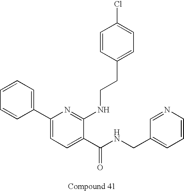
C1(C2=CC=CC=C2)=CC=C(C(NCC2=CC=CN=C2)=O)C(NCCC2=CC=C(Cl)C=C2)=N1
